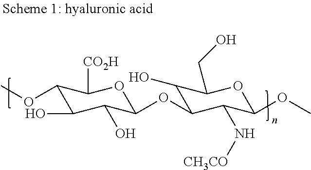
C1(OC)C(O)C(O)C(OC2C(O)C(CO)OC(OC)C2N[CH3CO])OC1[CO2H]
